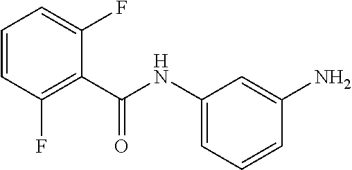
C1=CC(F)=C(C(=O)NC2=CC=CC(N)=C2)C(F)=C1
